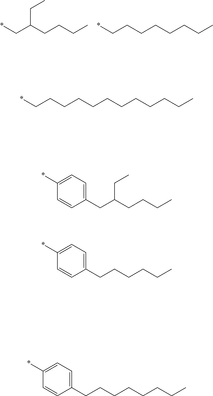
*CC(CCCC)CC.*CCCCCCCC.*CCCCCCCCCCCC.C1(CC(CCCC)CC)=CC=C(*)C=C1.C1(CCCCCC)=CC=C(*)C=C1.C1(CCCCCCCC)=CC=C(*)C=C1
